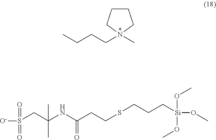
N(C(CCSCCC[Si](OC)(OC)OC)=O)C(C)(C)CS([O-])(=O)=O.[N+]1(CCCC)(C)CCCC1
